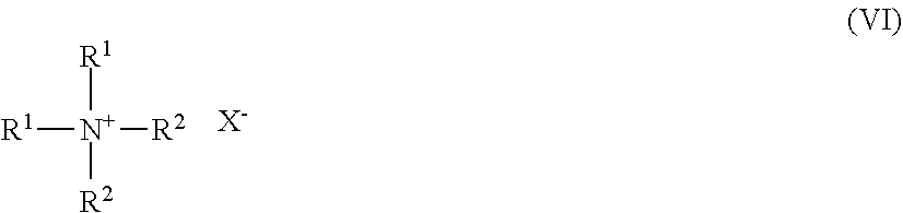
[R1][N+]([R2])([R2])[R1].[X-]
